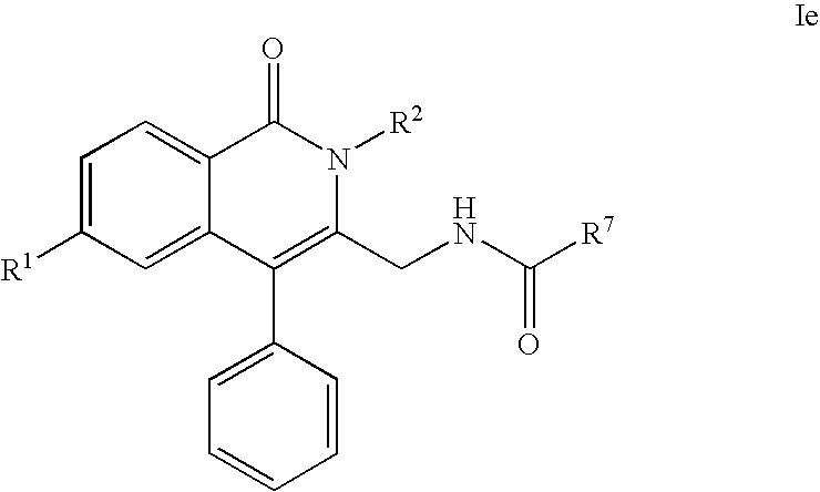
C1=C([R1])C=C2C(=C1)C(=O)N([R2])C(CNC([R7])=O)=C2C1=CC=CC=C1
